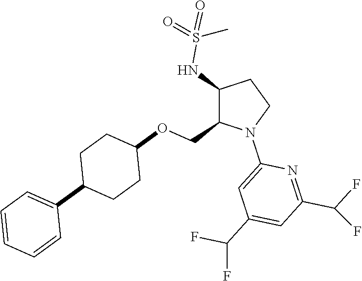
C1(NS(=O)(=O)C)C(COC2CCC(C3=CC=CC=C3)CC2)N(C2=CC(C(F)F)=CC(C(F)F)=N2)CC1
